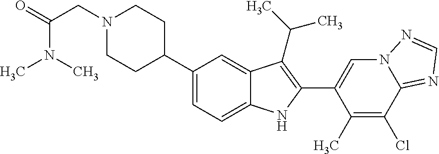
C1(C2CCN(CC(N(C)C)=O)CC2)=CC=C2C(=C1)C(C(C)C)=C(C1=CN3C(=NC=N3)C(Cl)=C1C)N2
